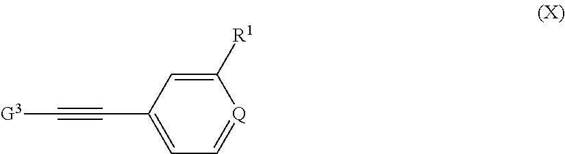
C(#CC1=CC=[Q]C([R1])=C1)[G3]
